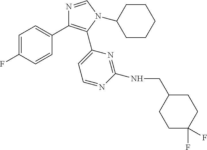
C1=C(F)C=CC(C2=C(C3=CC=NC(NCC4CCC(F)(F)CC4)=N3)N(C3CCCCC3)C=N2)=C1
